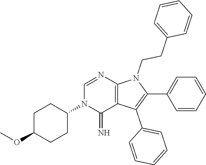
C1(C2=CC=CC=C2)=C(C2=CC=CC=C2)C2=C(N1CCC1=CC=CC=C1)N=CN(C1CCC(OC)CC1)C2=N
